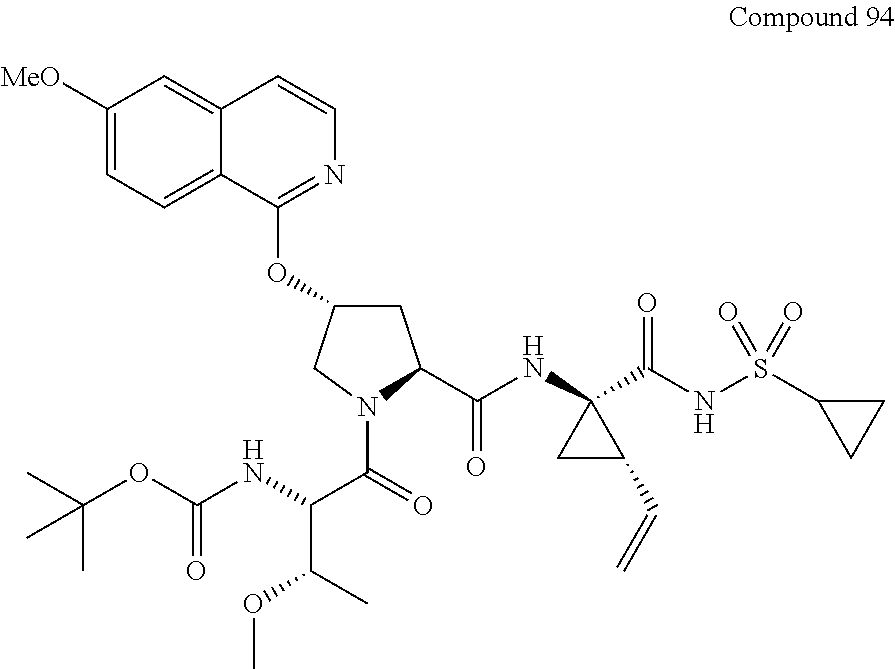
C1C(OC2=NC=CC3=CC([MeO])=CC=C23)CN(C(=O)C(NC(OC(C)(C)C)=O)C(C)OC)C1C(NC1(C(NS(C2CC2)(=O)=O)=O)CC1C=C)=O
